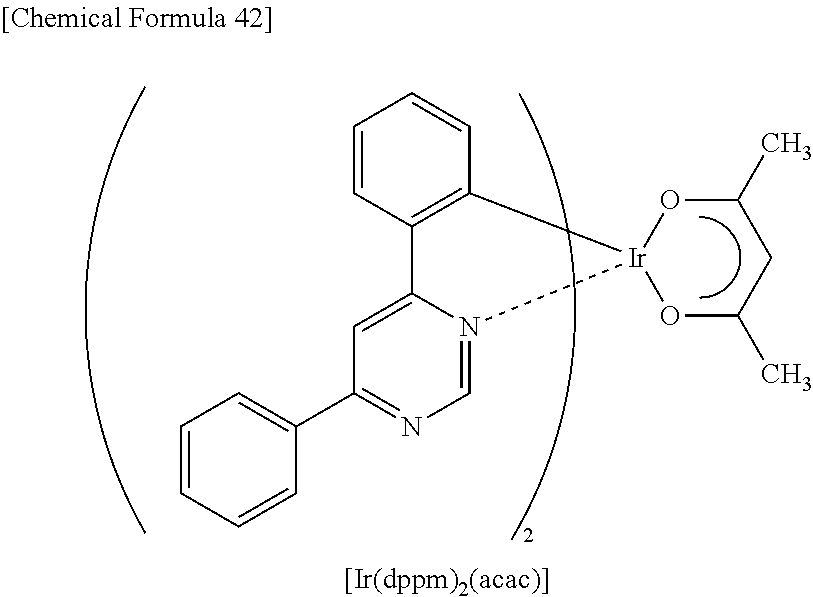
O1C(C)CC(C)O[Ir]12C1=C(C=CC=C1)C1=CC(C3=CC=CC=C3)=NC=N21
